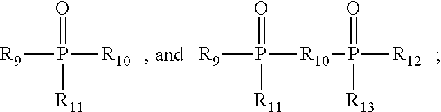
[R9]P([R10])(=O)[R11].[R9]P([R10]P([R12])(=O)[R13])(=O)[R11]
